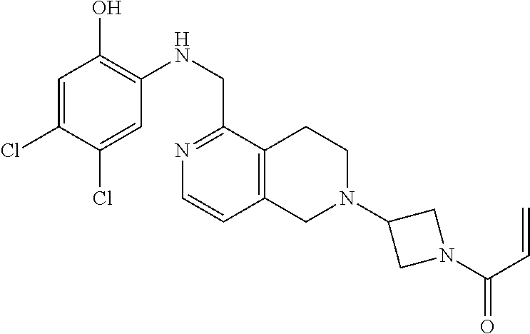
C1=C(Cl)C(Cl)=CC(NCC2=NC=CC3=C2CCN(C2CN(C(C=C)=O)C2)C3)=C1O
